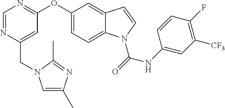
C1=NC(CN2C=C(C)N=C2C)=CC(OC2=CC=C3C(=C2)C=CN3C(=O)NC2=CC([CF3])=C(F)C=C2)=N1
